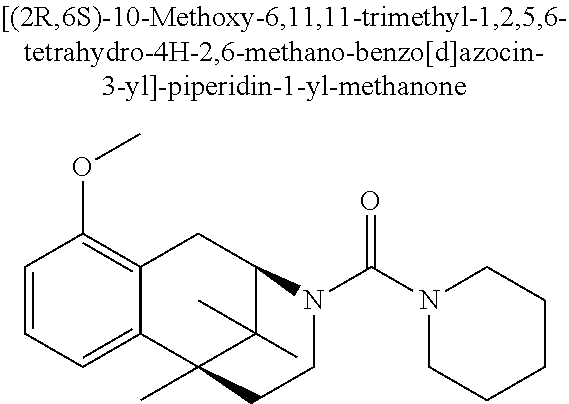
C1=CC=C2C(=C1OC)CC1C(C)(C)C2(C)CCN1C(N1CCCCC1)=O
